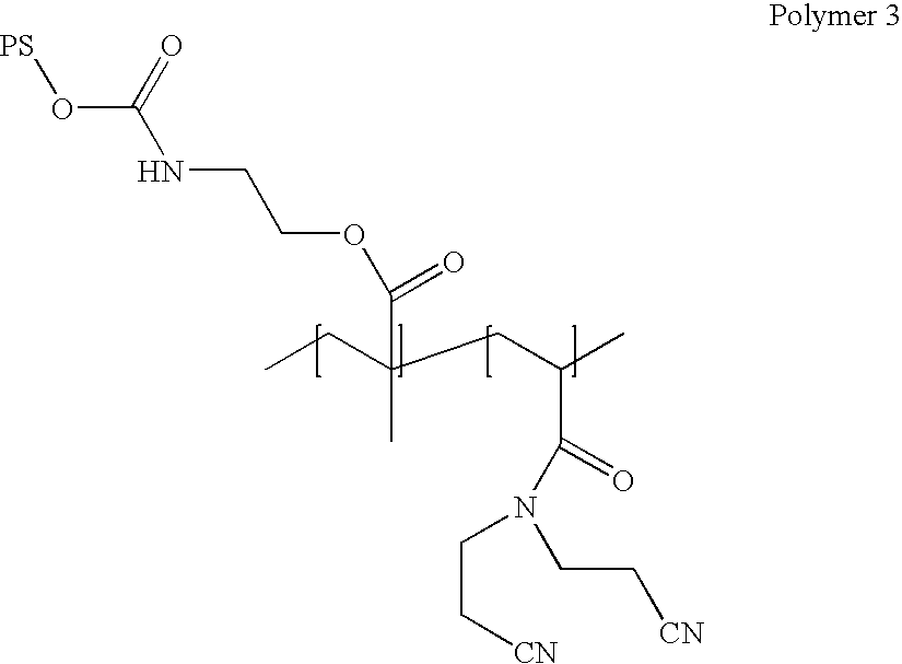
O(C(=O)NCCOC(C(CC)(CC(C)C(=O)N(CC[CN])CC[CN])C)=O)[PS]
